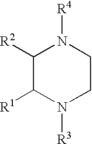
C1([R2])C([R1])N([R3])CCN1[R4]
